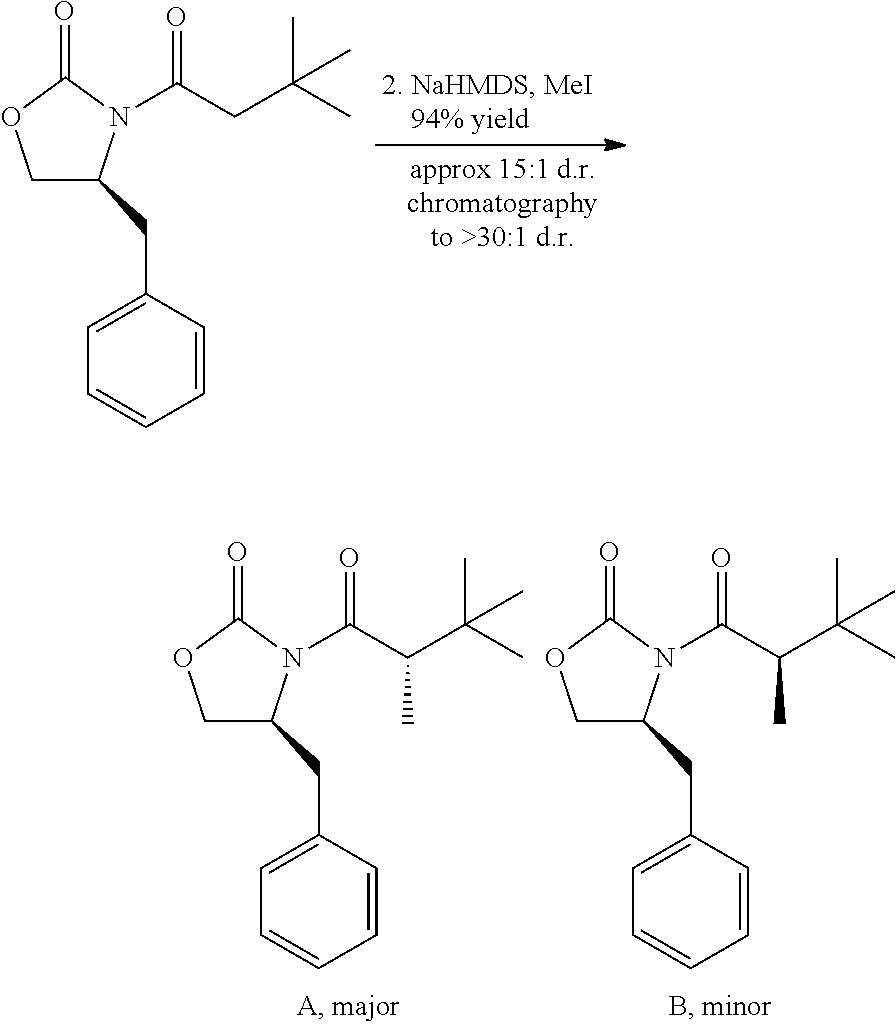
C1C(CC2=CC=CC=C2)N(C(CC(C)(C)C)=O)C(=O)O1.C1C(CC2=CC=CC=C2)N(C(C(C(C)(C)C)C)=O)C(=O)O1.C1C(CC2=CC=CC=C2)N(C(C(C(C)(C)C)C)=O)C(=O)O1
